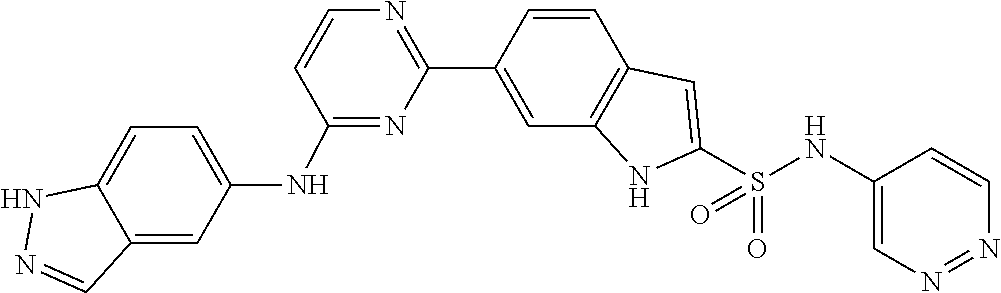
C1=CC2=C(C=C1C1=NC=CC(NC3=CC=C4C(=C3)C=NN4)=N1)NC(S(NC1=CN=NC=C1)(=O)=O)=C2
